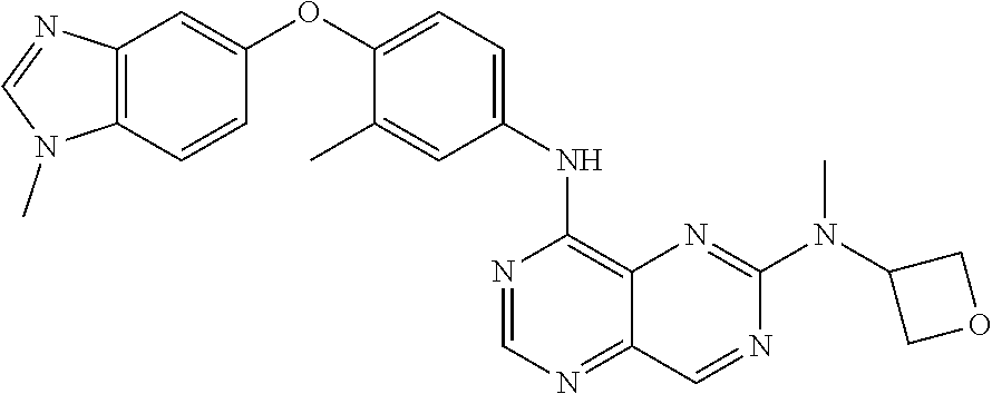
C1=NC(NC2=CC=C(OC3=CC4=C(N(C)C=N4)C=C3)C(C)=C2)=C2N=C(N(C)C3COC3)N=CC2=N1
